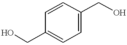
OCC1=CC=C(CO)C=C1
